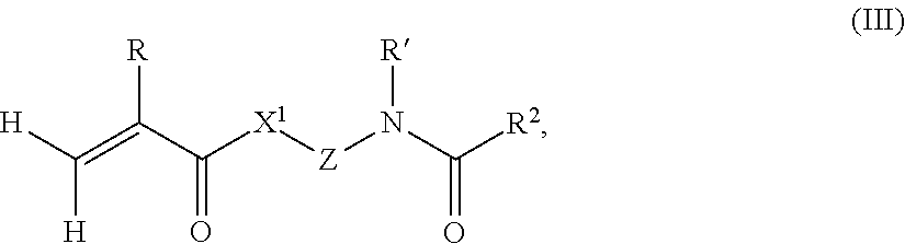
C([H])([H])=C(C([X1][Z]N(C([R2])=O)[R])=O)[R]
